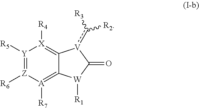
[Y]1([R5])=[Z]([R6])[A]([R7])=C2C(=[X]1[R4])[V](c([R3])[R2])C(=O)[W]2[R1]
